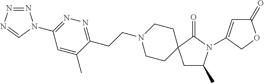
C1CC2(CCN1CCC1=NN=C(N3N=NN=C3)C=C1C)CC(C)N(C1=CC(=O)OC1)C2=O
